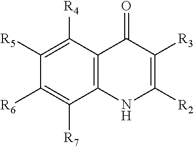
C12=C(C([R4])=C([R5])C([R6])=C1[R7])C(=O)C([R3])=C([R2])N2
